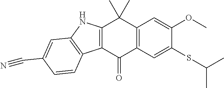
C12=C(C=C(SC(C)C)C(OC)=C1)C(=O)C1=C(C2(C)C)NC2=C1C=CC(C#N)=C2
